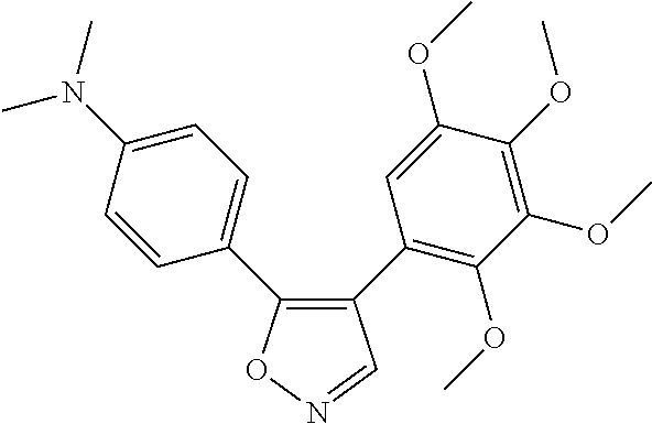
C1(C2=C(OC)C(OC)=C(OC)C(OC)=C2)=C(C2=CC=C(N(C)C)C=C2)ON=C1
